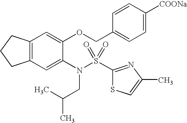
C12=C(C=C(N(S(C3=NC(C)=CS3)(=O)=O)CC(C)C)C(OCC3=CC=C([COONa])C=C3)=C1)CCC2
